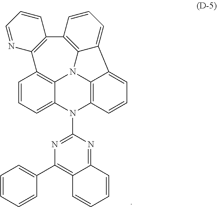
C1=CC=CC(C2=C3C(=NC(N4C5=CC=CC6=C5N5C7=C4C=CC=C7C4=CC=CC(=C54)C4=C6N=CC=C4)=N2)C=CC=C3)=C1
